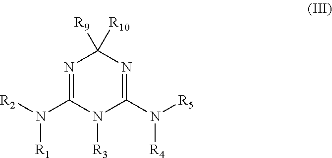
N1=C(N([R2])[R1])N([R3])C(N([R5])[R4])=NC1([R9])[R10]
